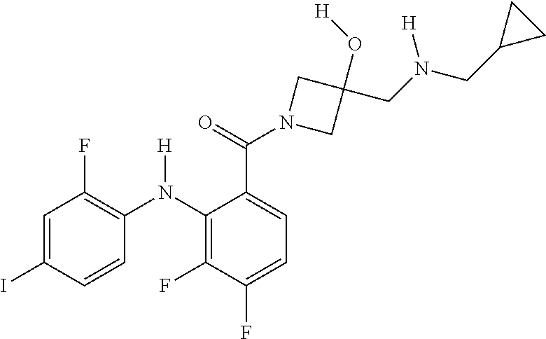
C1=C(C(N2CC(O[H])(CN(CC3CC3)[H])C2)=O)C(N(C2=C(F)C=C(I)C=C2)[H])=C(F)C(F)=C1
